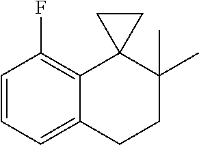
C1=CC=C2C(=C1F)C1(C(C)(C)CC2)CC1
